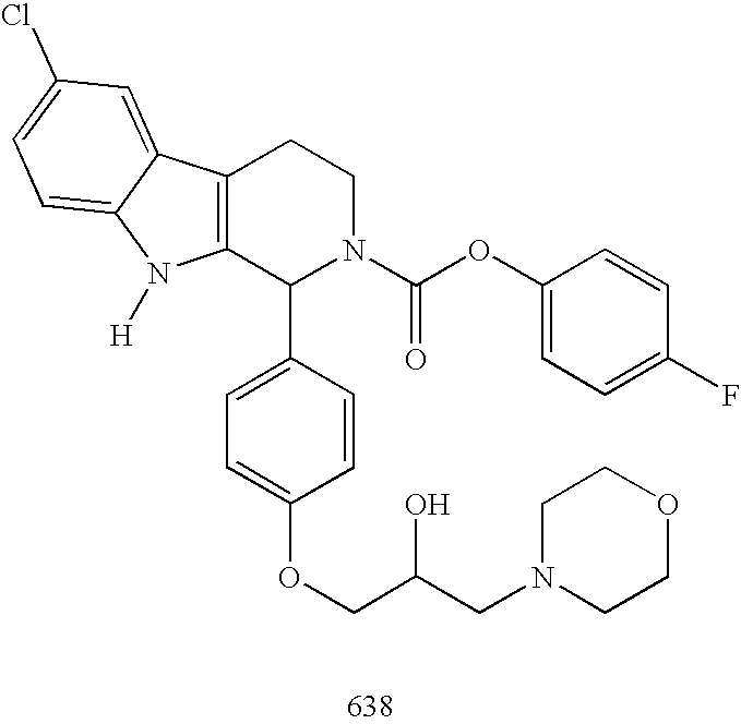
C12=C(C(C3=CC=C(OCC(CN4CCOCC4)O)C=C3)N(C(OC3=CC=C(F)C=C3)=O)CC1)N([H])C1=CC=C(Cl)C=C21
